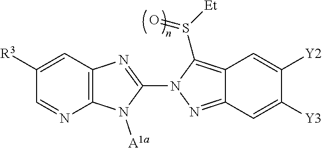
C12=C(N=C(N3N=C4C(=C3S([Et])=O)C=C([Y2])C([Y3])=C4)N1[A1a])C=C([R3])C=N2
